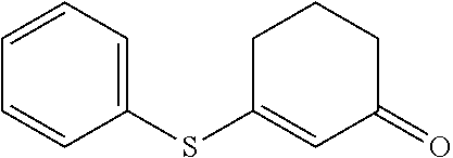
C1=CC=C(SC2=CC(=O)CCC2)C=C1
